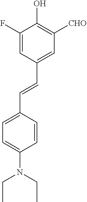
C1=C(F)C(O)=C([CHO])C=C1C=CC1=CC=C(N(CC)CC)C=C1
